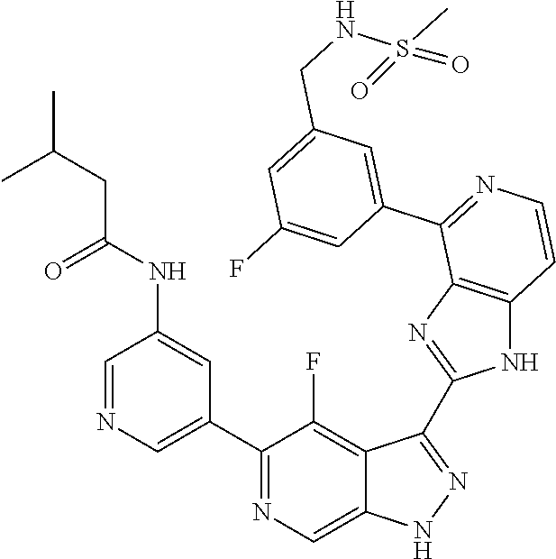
C1=NC=C(C2=NC=C3C(=C2F)C(C2=NC4=C(N2)C=CN=C4C2=CC(CNS(C)(=O)=O)=CC(F)=C2)=NN3)C=C1NC(CC(C)C)=O
